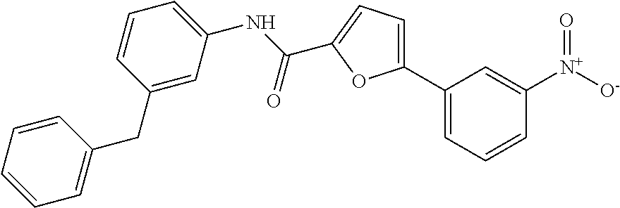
C1([N+]([O-])=O)=CC(C2=CC=C(C(NC3=CC=CC(CC4=CC=CC=C4)=C3)=O)O2)=CC=C1
